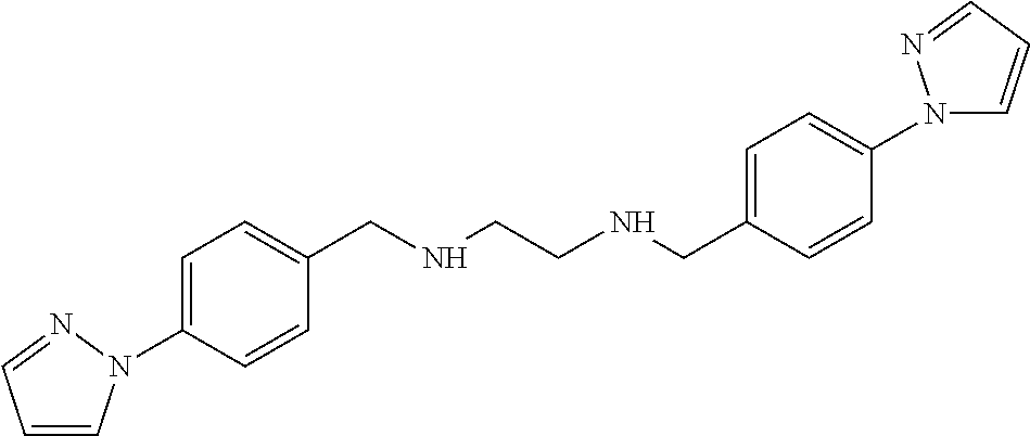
C1=C(N2C=CC=N2)C=CC(CNCCNCC2=CC=C(N3C=CC=N3)C=C2)=C1
